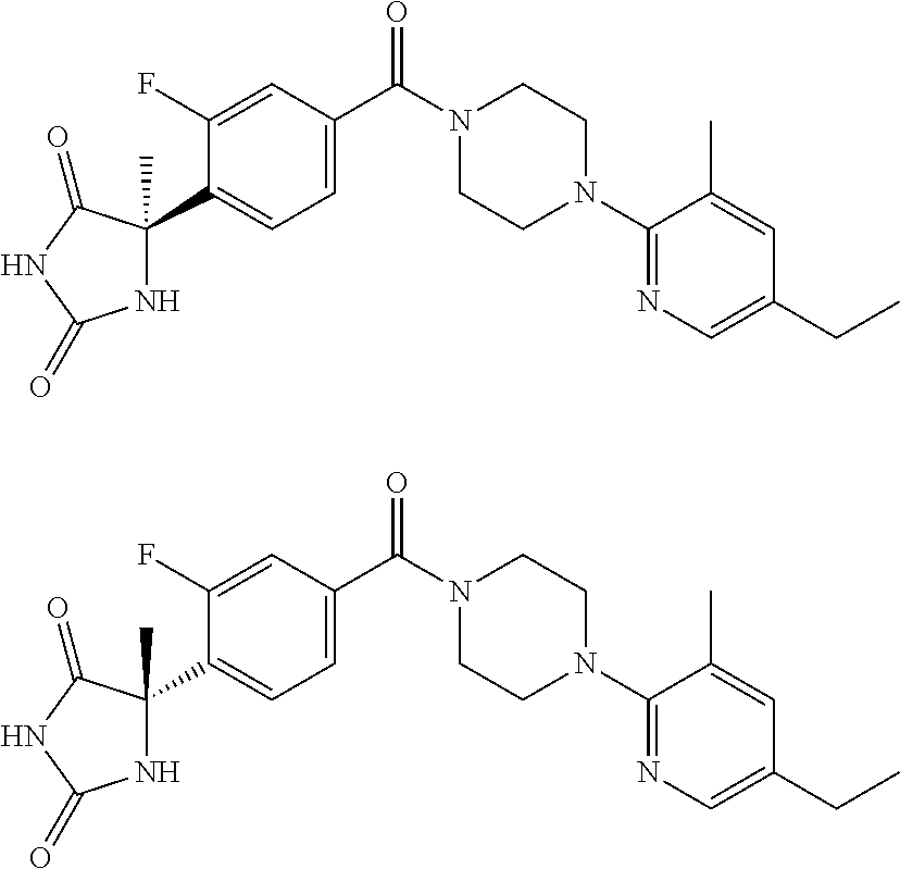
C1CN(C2=NC=C(CC)C=C2C)CCN1C(=O)C1=CC=C(C2(C)NC(=O)NC2=O)C(F)=C1.C1CN(C2=NC=C(CC)C=C2C)CCN1C(=O)C1=CC=C(C2(C)NC(=O)NC2=O)C(F)=C1
